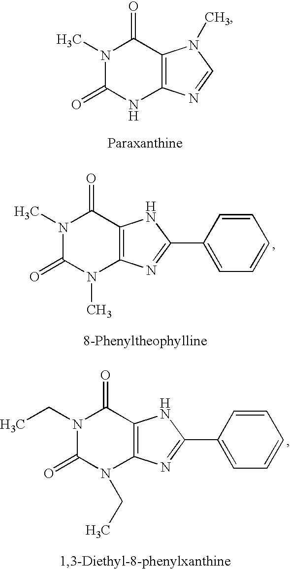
N1(C)C(=O)NC2=C(C1=O)N(C)C=N2.N1(C)C(=O)N(C)C2=C(C1=O)NC(C1=CC=CC=C1)=N2.N1(CC)C(=O)N(CC)C2=C(C1=O)NC(C1=CC=CC=C1)=N2
